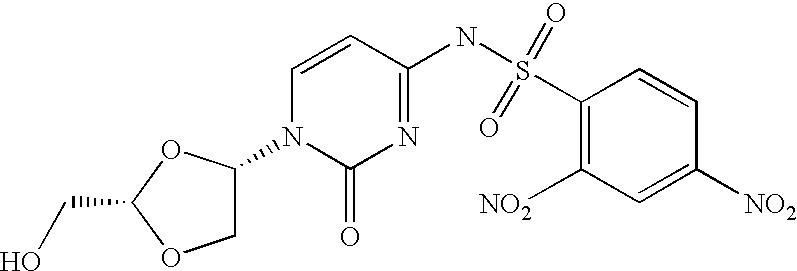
C(C1OCC(N2C(=O)N=C(NS(=O)(=O)C3=C([NO2])C=C([NO2])C=C3)C=C2)O1)O
